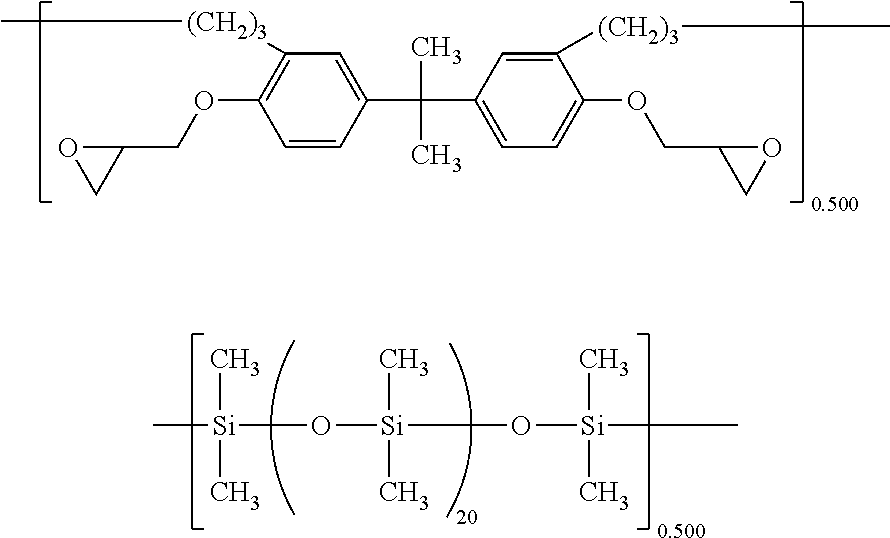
C[Si](O[Si](O[Si](C)(C)C)(C)C)(C)C.C1(OCC2OC2)=C([(CH2)3]C)C=C(C(C2=CC=C(OCC3CO3)C([(CH2)3]C)=C2)(C)C)C=C1
